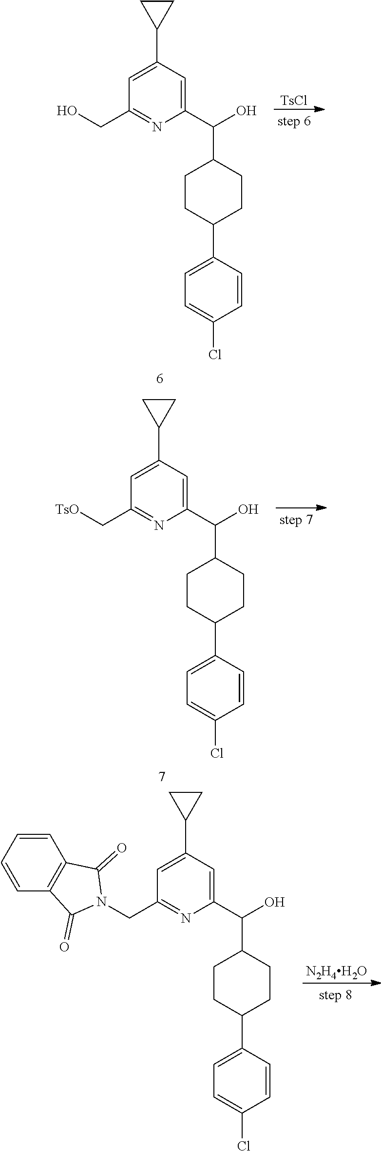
[TsCl].C1=C(C2CC2)C=C(C(C2CCC(C3=CC=C(Cl)C=C3)CC2)O)N=C1CO.C1=C(C2CC2)C=C(C(C2CCC(C3=CC=C(Cl)C=C3)CC2)O)N=C1C[TsO].C1=C(C2CC2)C=C(C(C2CCC(C3=CC=C(Cl)C=C3)CC2)O)N=C1CN1C(=O)C2=C(C1=O)C=CC=C2.[N2H4H2O]
